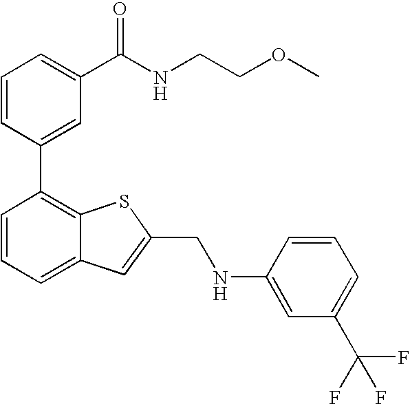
C1=CC(C2=C3C(=CC=C2)C=C(CNC2=CC(C(F)(F)F)=CC=C2)S3)=CC(C(NCCOC)=O)=C1
